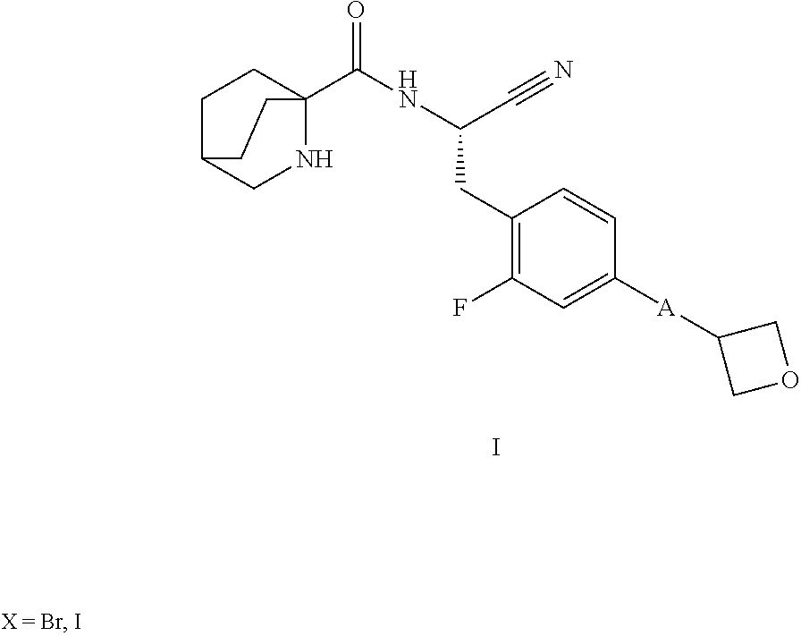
I.C1(CC(C#N)NC(C23NCC(CC2)CC3)=O)=C(F)C=C([A]C2COC2)C=C1
